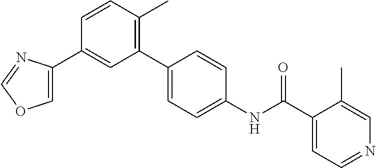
C1=C(C2=CC(C3=CC=C(NC(C4=CC=NC=C4C)=O)C=C3)=C(C)C=C2)N=CO1
